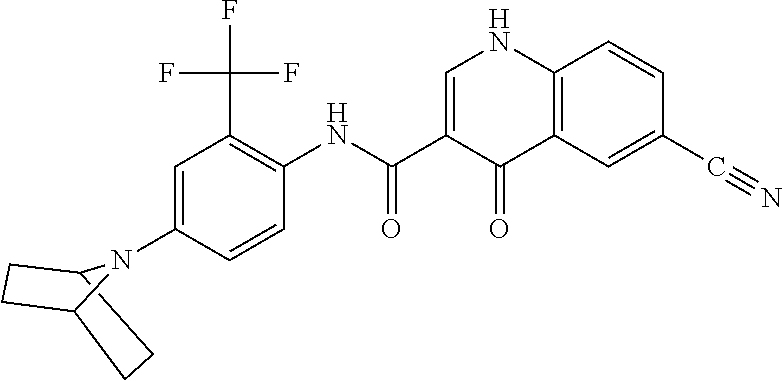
C1=C(C(NC2=C(C(F)(F)F)C=C(N3C4CCC3CC4)C=C2)=O)C(=O)C2=C(N1)C=CC(C#N)=C2
